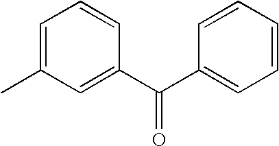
C1=C(C)C=C(C(C2=CC=CC=C2)=O)C=C1
